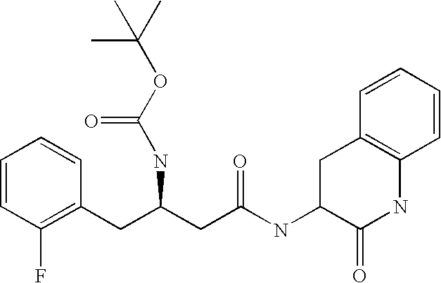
C1=CC(F)=C(CC(CC(NC2C(=O)NC3=C(C2)C=CC=C3)=O)NC(OC(C)(C)C)=O)C=C1
